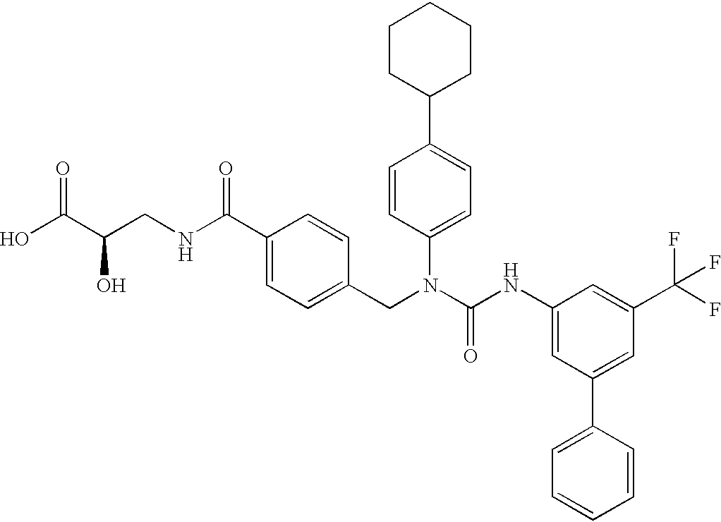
OC(C(CNC(C1=CC=C(CN(C(NC2=CC(C3=CC=CC=C3)=CC(C(F)(F)F)=C2)=O)C2=CC=C(C3CCCCC3)C=C2)C=C1)=O)O)=O
